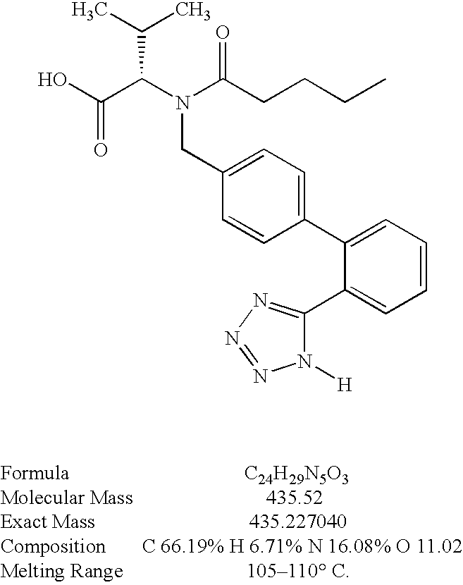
C1(C2=CC=CC=C2C2=NN=NN2[H])=CC=C(CN(C(C(O)=O)C(C)C)C(CCCC)=O)C=C1
